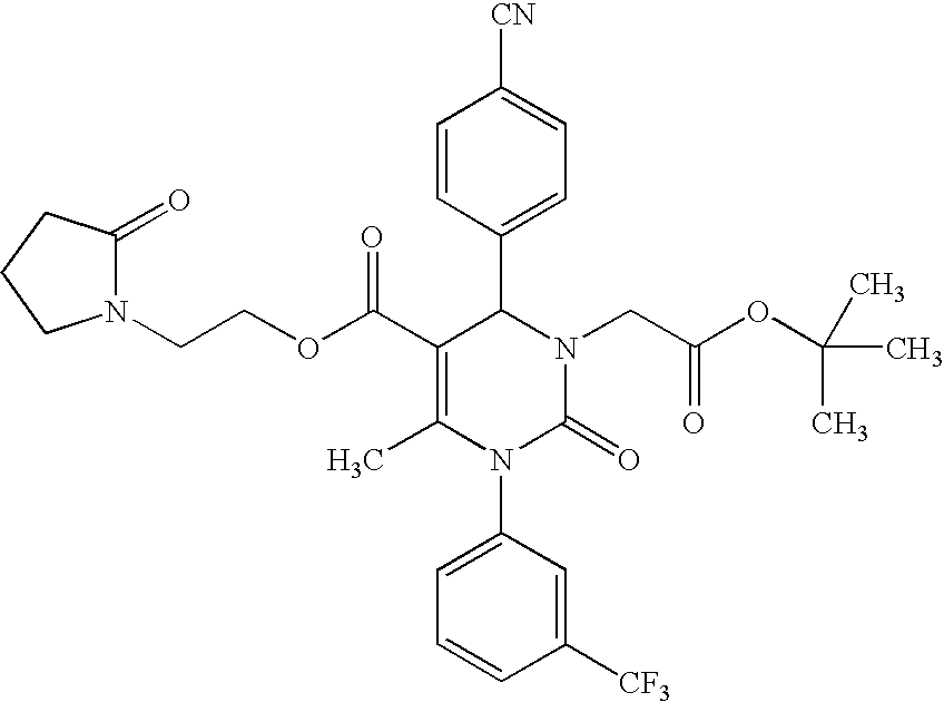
C(COC(C1=C(C)N(C2=CC=CC([CF3])=C2)C(=O)N(CC(OC(C)(C)C)=O)C1C1=CC=C([CN])C=C1)=O)N1C(=O)CCC1
